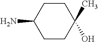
C1CC(C)(O)CCC1N
